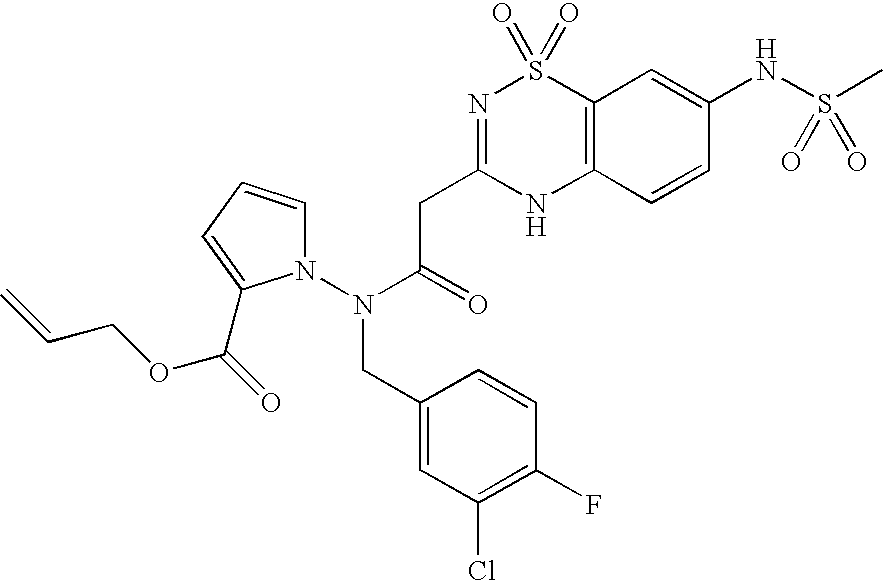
C1=CC=C(C(=O)OCC=C)N1N(C(CC1=NS(=O)(=O)C2=C(N1)C=CC(NS(C)(=O)=O)=C2)=O)CC1=CC(Cl)=C(F)C=C1
